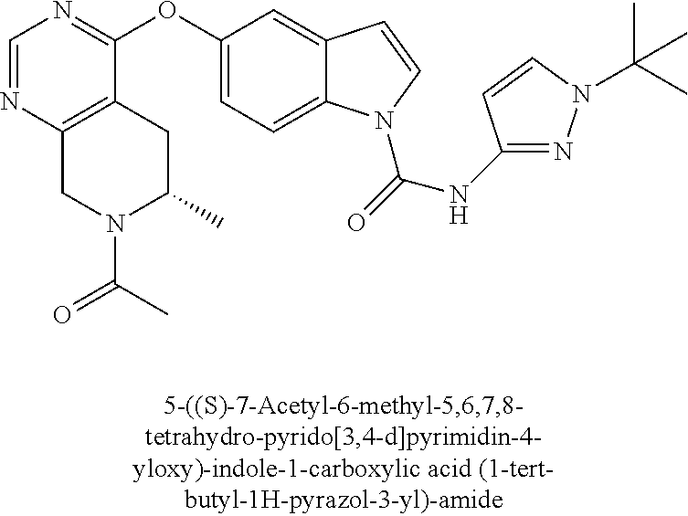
C1=NC2=C(C(OC3=CC=C4C(=C3)C=CN4C(=O)NC3=NN(C(C)(C)C)C=C3)=N1)CC(C)N(C(C)=O)C2
